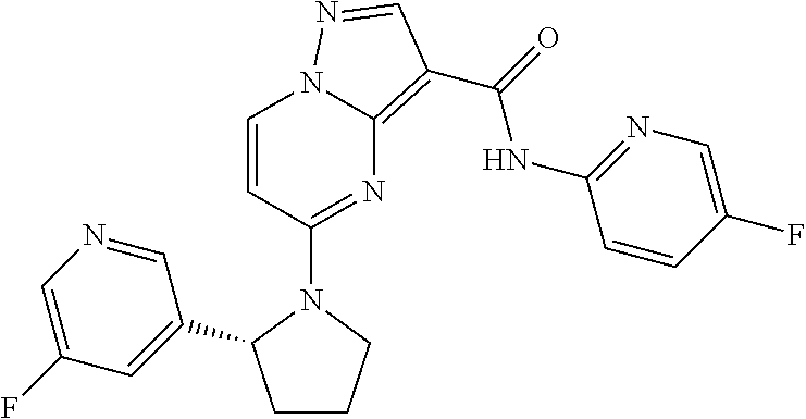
C1CCN(C2=NC3=C(C(=O)NC4=NC=C(F)C=C4)C=NN3C=C2)C1C1=CC(F)=CN=C1
